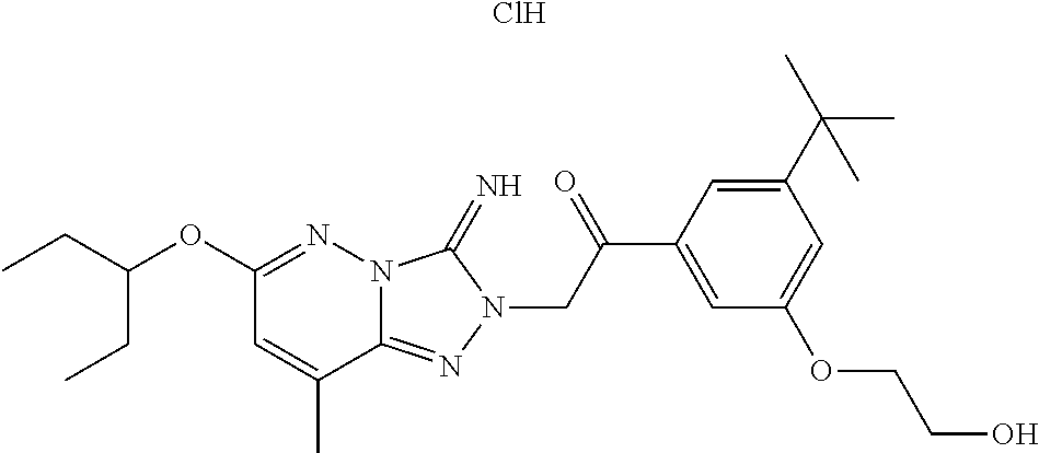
C1(OC(CC)CC)=NN2C(=NN(CC(C3=CC(OCCO)=CC(C(C)(C)C)=C3)=O)C2=N)C(C)=C1.Cl
